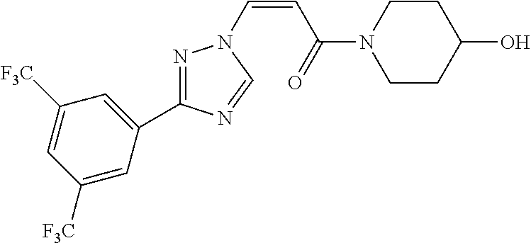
N1=C(C2=CC([F3C])=CC([F3C])=C2)N=CN1C=CC(=O)N1CCC(O)CC1
